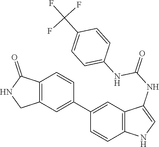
C12=C(C=C(C3=CC4=C(C=C3)C(=O)NC4)C=C1)C(NC(=O)NC1=CC=C(C(F)(F)F)C=C1)=CN2
